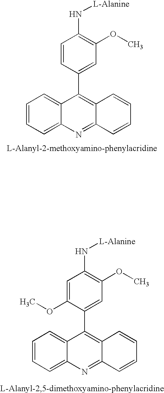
C1=CC=C2C(=C1)C(C1=CC(OC)=C(N[L-Alanine])C=C1)=C1C(=N2)C=CC=C1.C1=CC=C2C(=C1)C(C1=CC(OC)=C(N[L-Alanine])C=C1OC)=C1C(=N2)C=CC=C1
